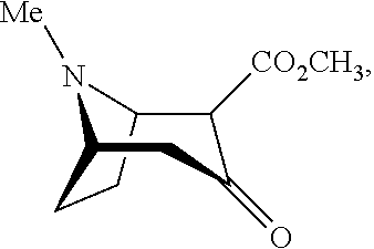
C12CCC(N1[Me])CC(=O)C2[CO2CH3]
